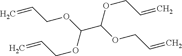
C=CCOC(C(OCC=C)OCC=C)OCC=C
